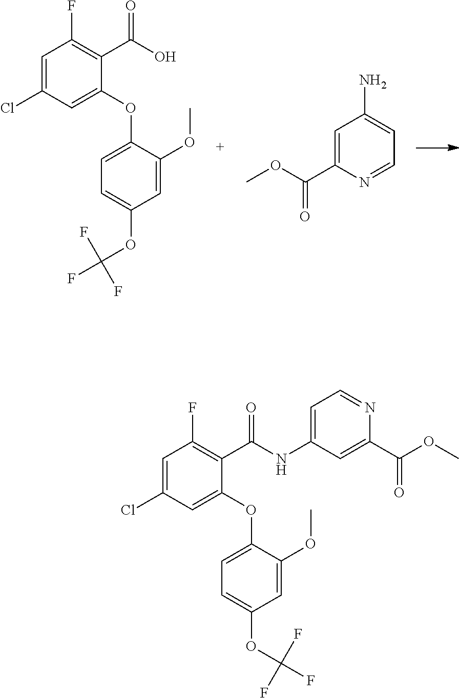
C1=C(Cl)C=C(OC2=CC=C(OC(F)(F)F)C=C2OC)C(C(=O)O)=C1F.C1=C(C(=O)OC)N=CC=C1N.C1=C(Cl)C=C(OC2=CC=C(OC(F)(F)F)C=C2OC)C(C(=O)NC2=CC=NC(C(=O)OC)=C2)=C1F
